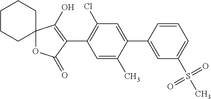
C12(OC(=O)C(C3=C(Cl)C=C(C4=CC(S(C)(=O)=O)=CC=C4)C(C)=C3)=C1O)CCCCC2
